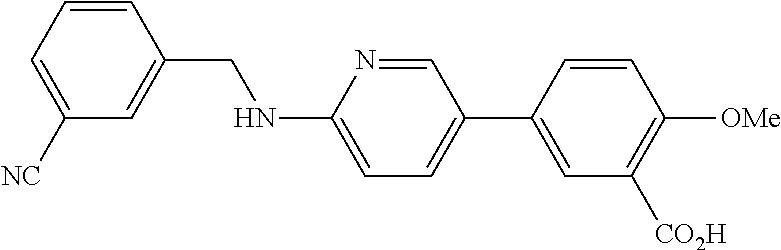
C1=CC(CNC2=CC=C(C3=CC([CO2H])=C([OMe])C=C3)C=N2)=CC([NC])=C1
